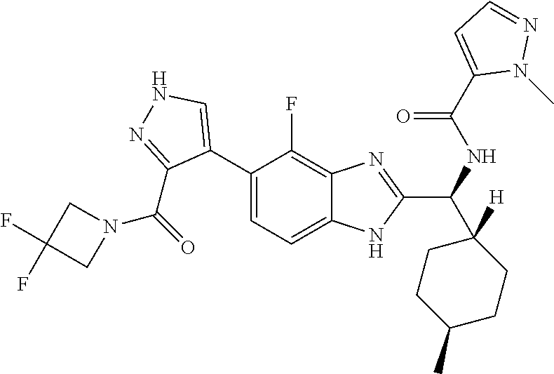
C1(C2=CC=C3C(=C2F)N=C(C(NC(=O)C2=CC=NN2C)C2([H])CCC(C)CC2)N3)=CNN=C1C(N1CC(F)(F)C1)=O
